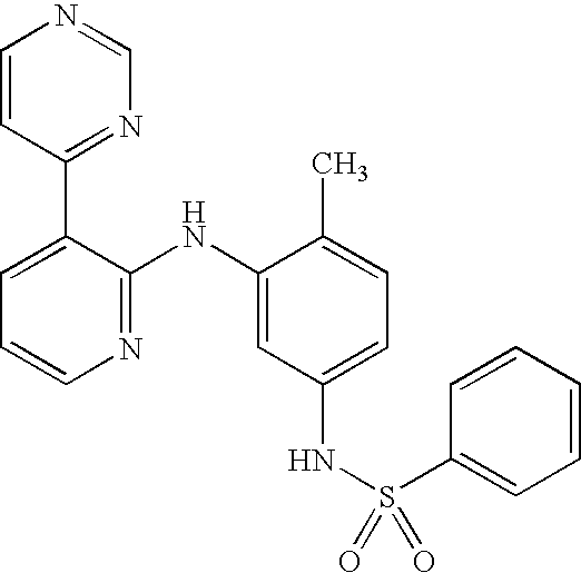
C1=CC(C2=CC=CN=C2NC2=CC(NS(C3=CC=CC=C3)(=O)=O)=CC=C2C)=NC=N1
